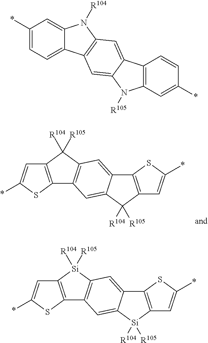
C12=CC3=C(C=C1C([R104])([R105])C1=C2SC(*)=C1)C1=C(C=C(*)S1)C3([R104])[R105].C1(*)=CC=C2C(=C1)N([R104])C1=C2C=C2C(=C1)C1=C(N2[R105])C=C(*)C=C1.C12=CC3=C(C=C1[Si]([R104])([R105])C1=C2SC(*)=C1)C1=C(C=C(*)S1)[Si]3([R104])[R105]
